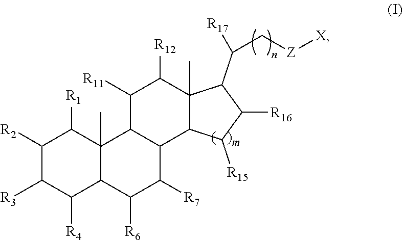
C1([R2])C([R3])C([R4])C2C(C)(C1[R1])C1C(C([R7])C2[R6])C2C(C)(C([R12])C1[R11])C(C(C[Z][X])[R17])C([R16])C2[R15]
